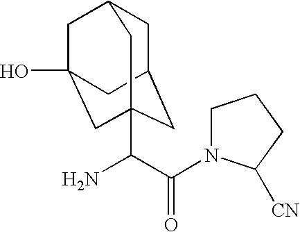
C1C2CC3(C(C(N4CCCC4[CN])=O)N)CC(O)(CC1C3)C2
